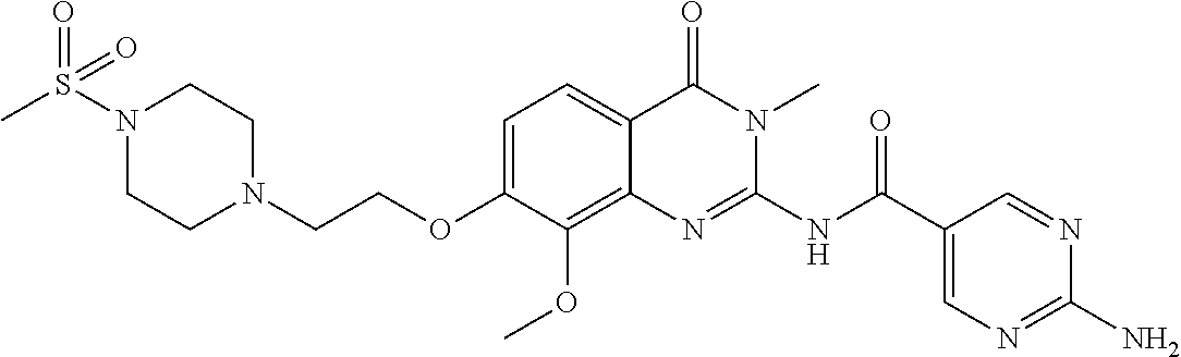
C1=C(OCCN2CCN(S(=O)(C)=O)CC2)C(OC)=C2C(=C1)C(=O)N(C)C(NC(C1=CN=C(N)N=C1)=O)=N2
